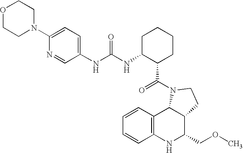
C1=CC2=C(C=C1)NC(COC)C1C2N(C(=O)C2CCCCC2NC(=O)NC2=CC=C(N3CCOCC3)N=C2)CC1
